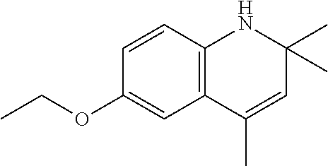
C12=C(C=CC(OCC)=C1)NC(C)(C)C=C2C
